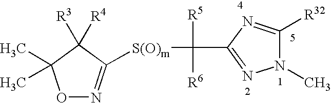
O1N=C([S(O)m]C(C2=NN(C)C([R32])=N2)([R5])[R6])C([R3])([R4])C1(C)C
